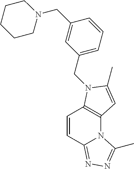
C1=CC2=NN=C(C)N2C2=C1N(CC1=CC=CC(CN3CCCCC3)=C1)C(C)=C2
